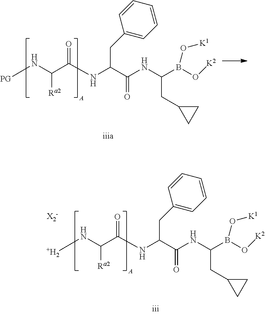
[+H2]NC(C(NC(C(NC(B(O[K2])O[K1])CC1CC1)=O)CC1=CC=CC=C1)=O)[Ra2].[PG]NC(C(NC(C(NC(B(O[K2])O[K1])CC1CC1)=O)CC1=CC=CC=C1)=O)[Ra2]
